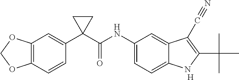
C12=C(C=CC(C3(C(NC4=CC=C5C(=C4)C(C#N)=C(C(C)(C)C)N5)=O)CC3)=C1)OCO2.[H]
